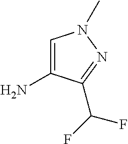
C1=C(N)C(C(F)F)=NN1C
